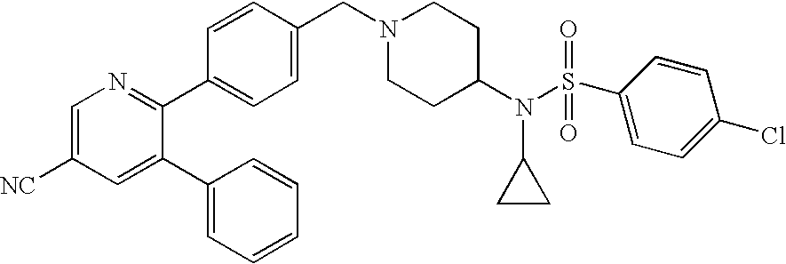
C1=C([NC])C=C(C2=CC=CC=C2)C(C2=CC=C(CN3CCC(N(C4CC4)S(C4=CC=C(Cl)C=C4)(=O)=O)CC3)C=C2)=N1
